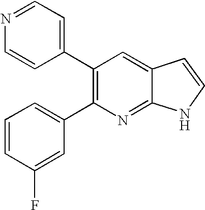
C1=CC(F)=CC(C2=C(C3=CC=NC=C3)C=C3C(=N2)NC=C3)=C1
